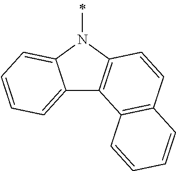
C12=CC=CC=C1N(C)C1=C2C2=C(C=C1)C=CC=C2
